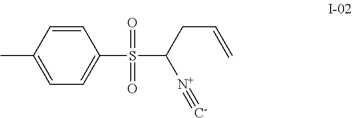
C1(S(C([N+]#[C-])CC=C)(=O)=O)=CC=C(C)C=C1
